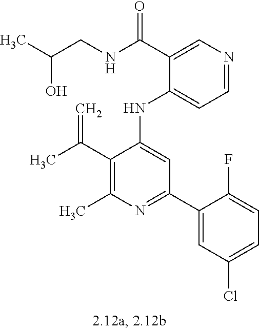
C1(NC2=CC(C3=CC(Cl)=CC=C3F)=NC(C)=C2C(C)=C)=CC=NC=C1C(NCC(C)O)=O
